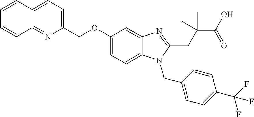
C1=CC2=CC=C(COC3=CC=C4C(=C3)N=C(CC(C(O)=O)(C)C)N4CC3=CC=C(C(F)(F)F)C=C3)N=C2C=C1
